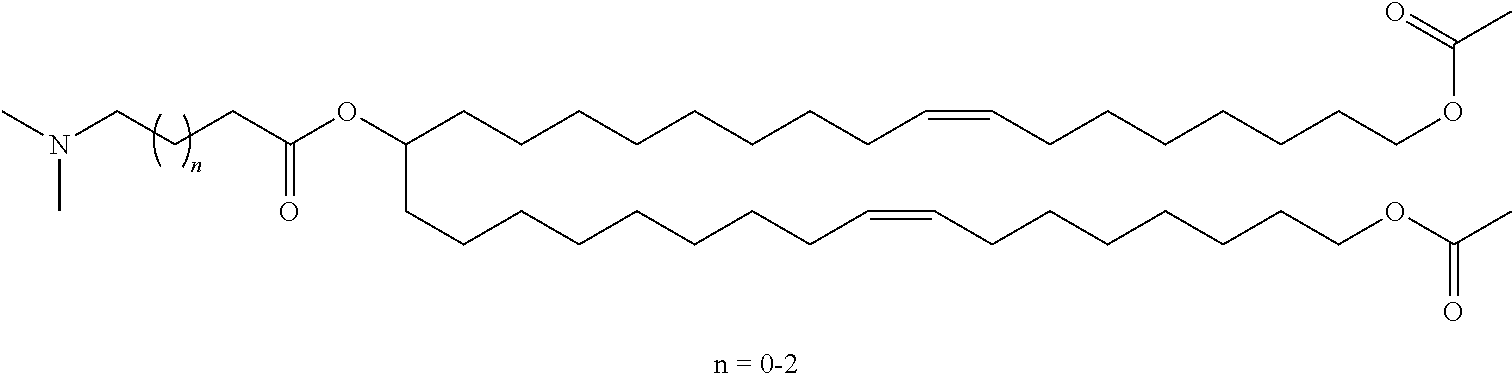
CN(CCCC(OC(CCCCCCCCC=CCCCCCCCOC(C)=O)CCCCCCCCC=CCCCCCCCOC(=O)C)=O)C
